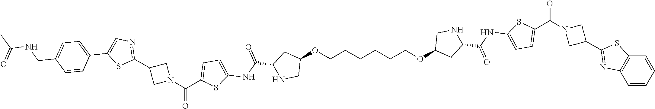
C1(OCCCCCCOC2CC(C(NC3=CC=C(C(=O)N4CC(C5=NC6=C(S5)C=CC=C6)C4)S3)=O)NC2)CC(C(NC2=CC=C(C(=O)N3CC(C4=NC=C(C5=CC=C(CNC(=O)C)C=C5)S4)C3)S2)=O)NC1
